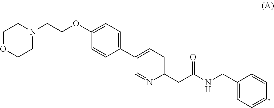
C1OCCN(CCOC2=CC=C(C3=CC=C(CC(NCC4=CC=CC=C4)=O)N=C3)C=C2)C1
